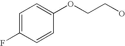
C1=CC(OCCO)=CC=C1F
